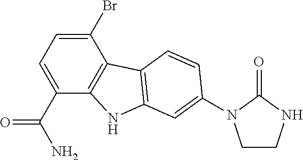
C1(Br)=CC=C(C(N)=O)C2=C1C1=C(N2)C=C(N2CCNC2=O)C=C1
